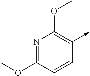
N1=C(OC)C=CC(->C)=C1OC
